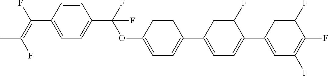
O(C1=CC=C(C2=CC=C(C3=CC(F)=C(F)C(F)=C3)C(F)=C2)C=C1)C(C1=CC=C(C(=C(F)C)F)C=C1)(F)F
